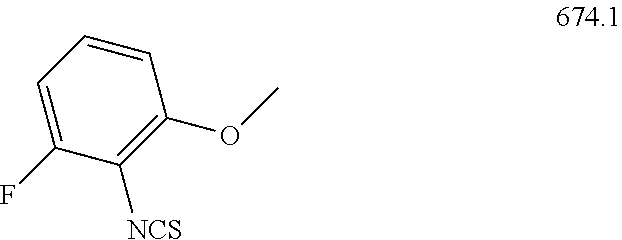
C1=C(F)C([NCS])=C(OC)C=C1
